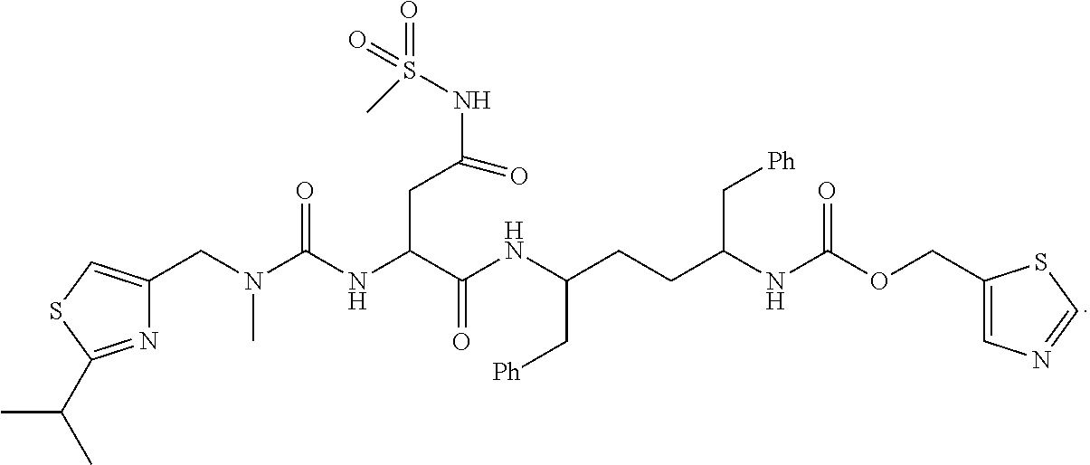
N1=C(C(C)C)SC=C1CN(C)C(NC(C(NC(CCC(NC(OCC1=CN=CS1)=O)C[Ph])C[Ph])=O)CC(=O)NS(=O)(=O)C)=O
